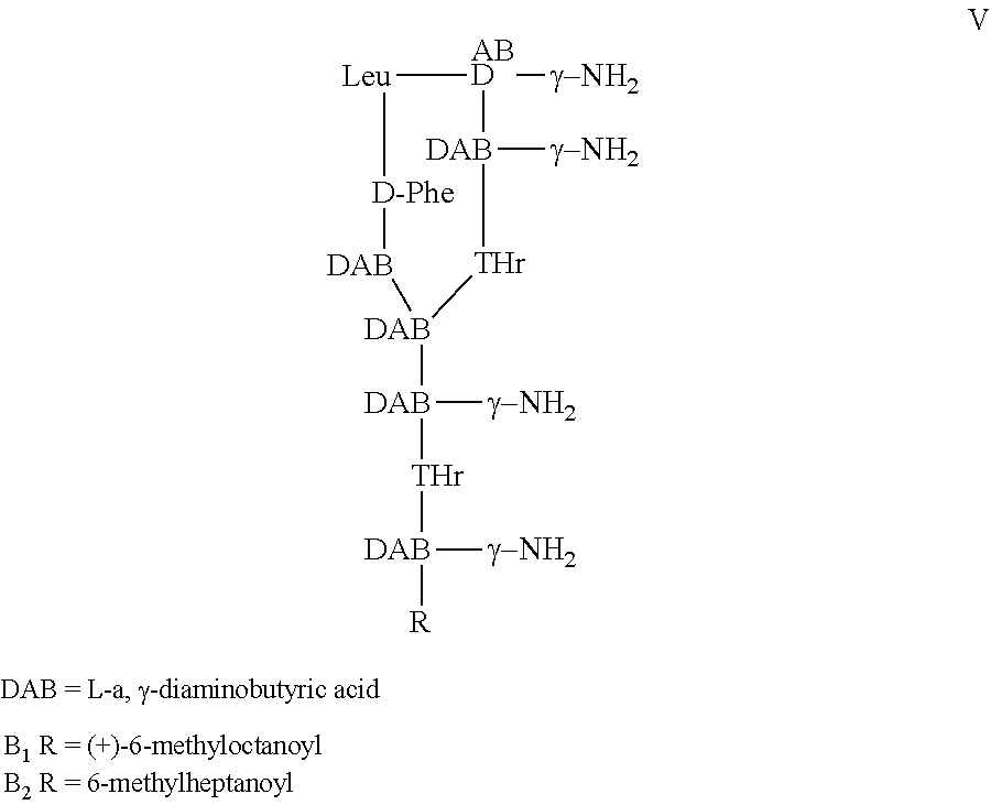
[Leu]1[ABD]([g-NH2])[DAB]([g-NH2])[THr][DAB]([DAB]([g-NH2])[THr][DAB]([g-NH2])[R])[DAB][D-Phe]1
